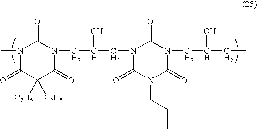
N1(C)C(=O)C([C2H5])([C2H5])C(=O)N(CC(O)CN2C(=O)N(CC=C)C(=O)N(CC(O)CC)C2=O)C1=O
